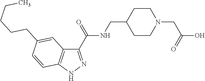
C1(C(=O)NCC2CCN(CC(=O)O)CC2)=NNC2=C1C=C(CCCCC)C=C2
